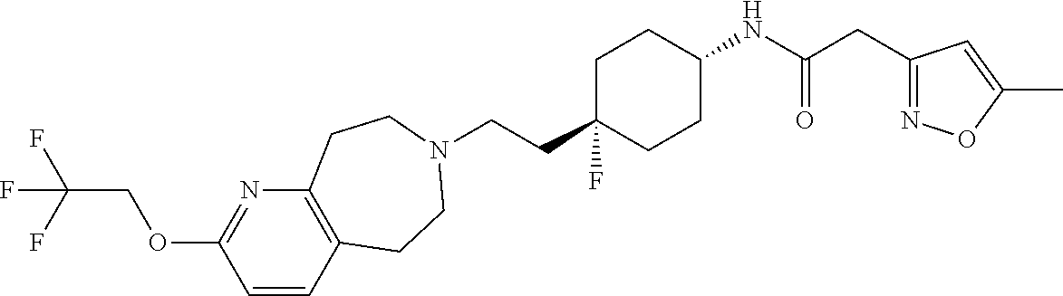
C(CC1(F)CCC(NC(CC2=NOC(C)=C2)=O)CC1)N1CCC2=C(N=C(OCC(F)(F)F)C=C2)CC1
